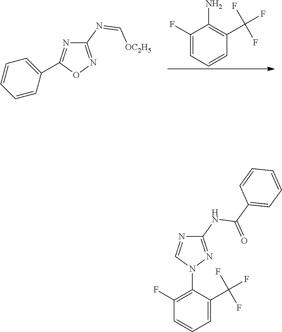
C1(F)=CC=CC(C(F)(F)F)=C1N.C1(N=C[OC2H5])=NOC(C2=CC=CC=C2)=N1.C1(NC(=O)C2=CC=CC=C2)=NN(C2=C(F)C=CC=C2C(F)(F)F)C=N1
